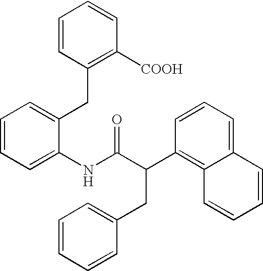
C1=CC=C(NC(C(C2=C3C(=CC=C2)C=CC=C3)CC2=CC=CC=C2)=O)C(CC2=C([COOH])C=CC=C2)=C1
